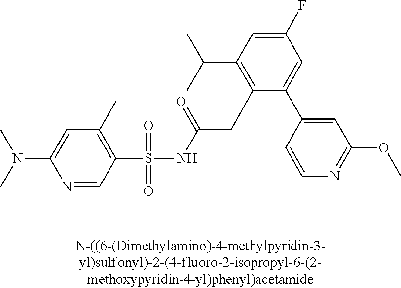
S(=O)(=O)(NC(CC1=C(C(C)C)C=C(F)C=C1C1=CC(OC)=NC=C1)=O)C1=C(C)C=C(N(C)C)N=C1
